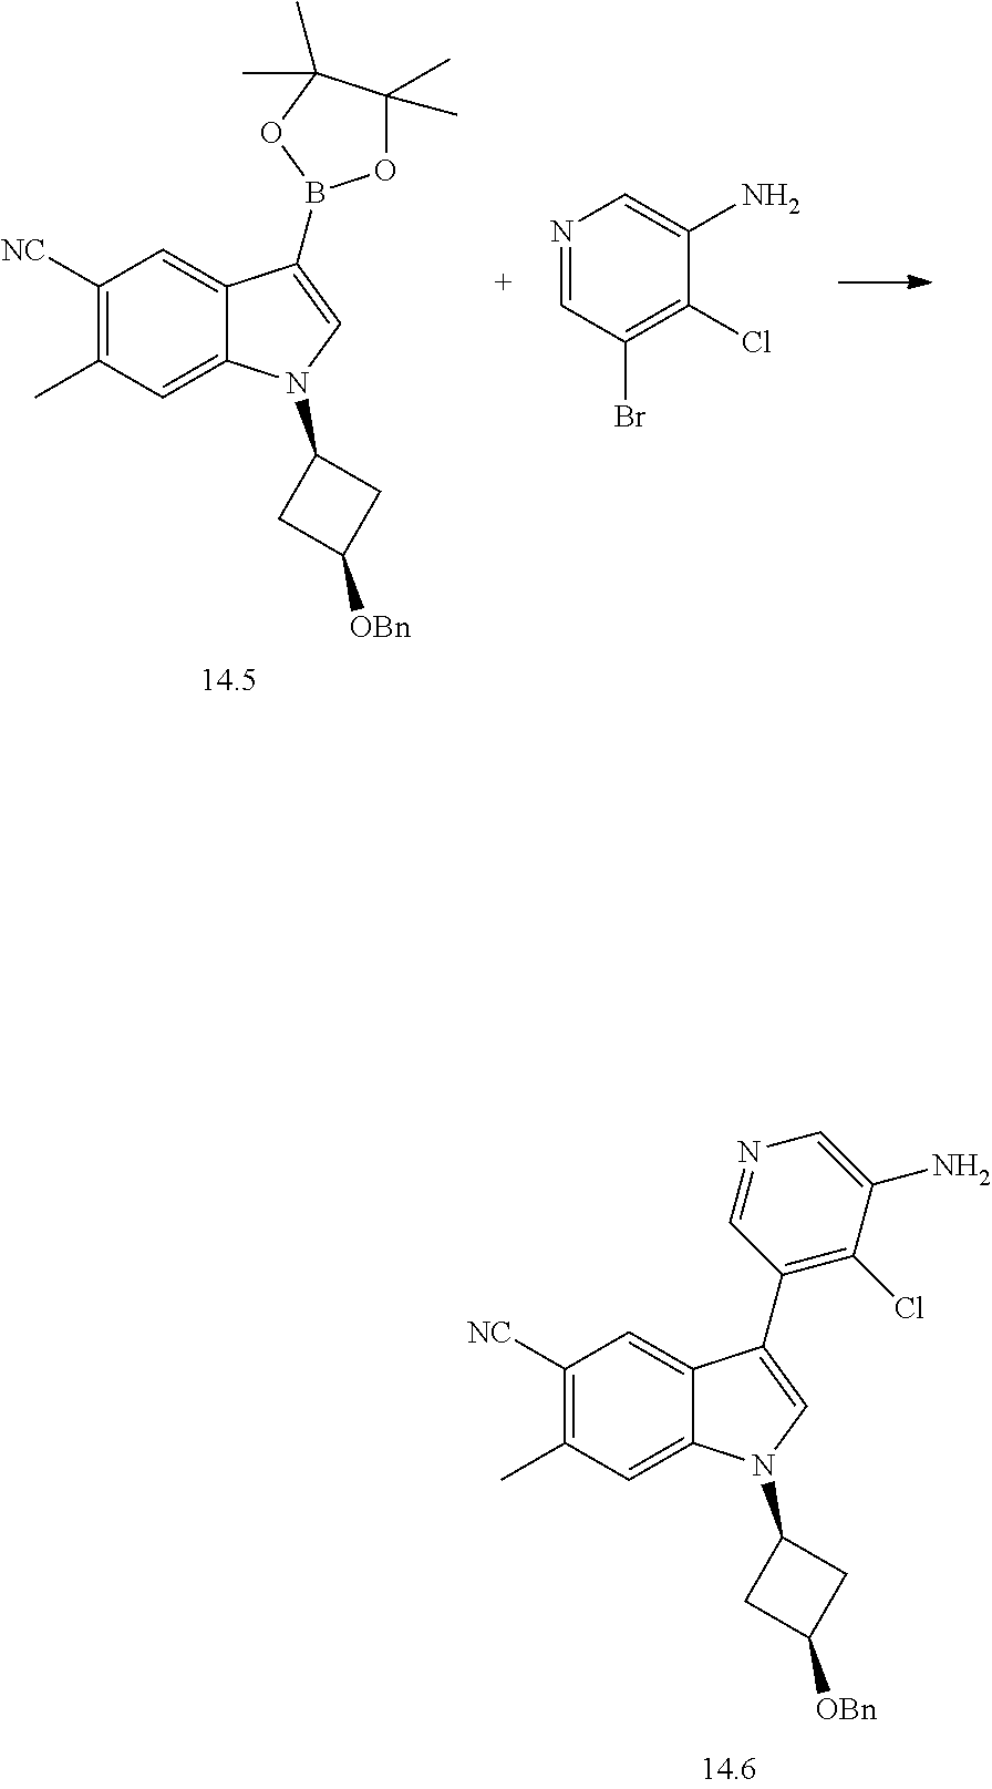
C1([NC])=C(C)C=C2C(=C1)C(B1OC(C)(C)C(C)(C)O1)=CN2C1CC([OBn])C1.N1=CC(Br)=C(Cl)C(N)=C1.C1([NC])=C(C)C=C2C(=C1)C(C1=C(Cl)C(N)=CN=C1)=CN2C1CC([OBn])C1
